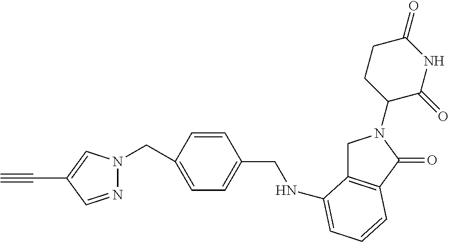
C1C2=C(C(=O)N1C1C(=O)NC(=O)CC1)C=CC=C2NCC1=CC=C(CN2N=CC(C#C)=C2)C=C1
